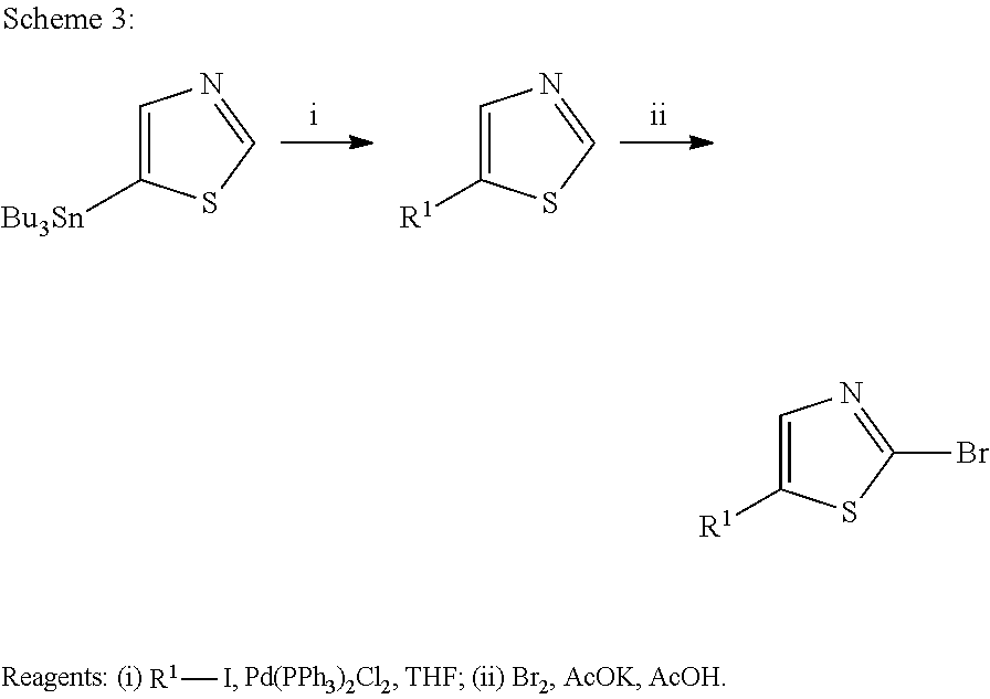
[R1]I.C1=C([Bu3Sn])SC=N1.C1=C([R1])SC=N1.C1=C([R1])SC(Br)=N1
